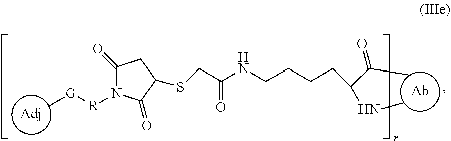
C1(=O)N([R][G]C)C(=O)C(SCC(NCCCCC(C(C)=O)NC)=O)C1.[Adj].[Ab]
